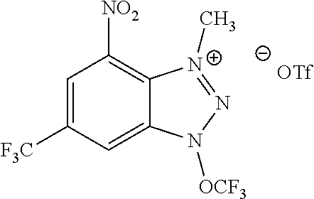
C12=C([NO2])C=C([F3C])C=C1N([OCF3])N=[N+]2C.[OTf]
